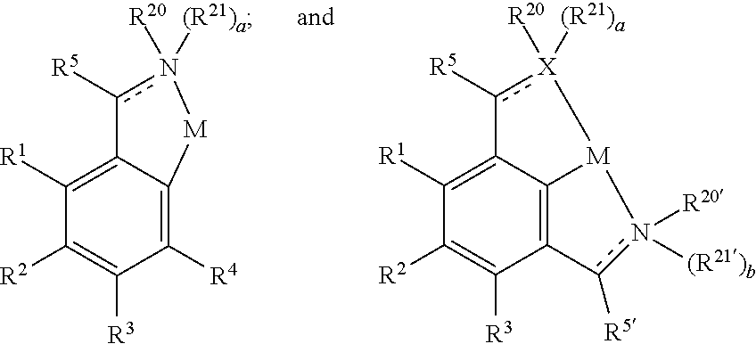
C12=C3C(=C([R1])C([R2])=C1[R3])c([R5])[X]([R20])([(R21)a])[M]3n([R20])([(R21)b])c2[R5].C1([R4])=C2C(=C([R1])C([R2])=C1[R3])c([R5])n([R20])([(R21)a])[M]2
